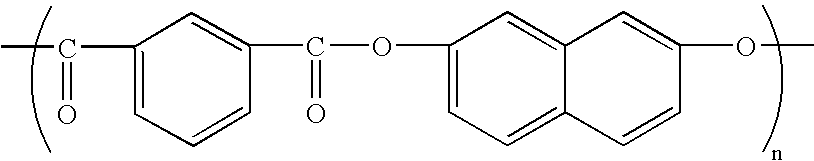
C(=O)(C)C1=CC=CC(C(=O)OC2=CC=C3C(=C2)C=C(OC)C=C3)=C1
